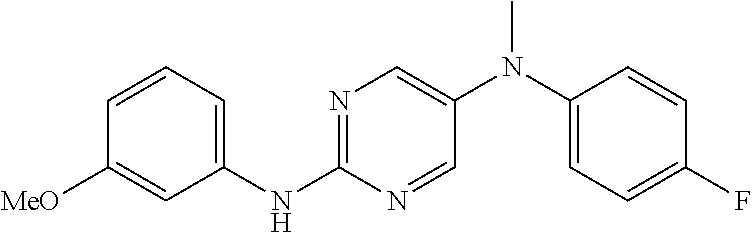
N1=C(NC2=CC=CC([MeO])=C2)N=CC(N(C2=CC=C(F)C=C2)C)=C1
